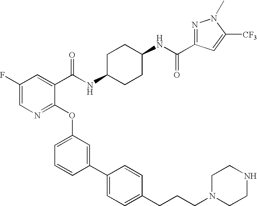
C1(F)=CN=C(OC2=CC=CC(C3=CC=C(CCCN4CCNCC4)C=C3)=C2)C(C(NC2CCC(NC(C3=NN(C)C([CF3])=C3)=O)CC2)=O)=C1
